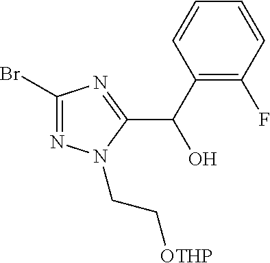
C1(Br)=NN(CC[OTHP])C(C(C2=C(F)C=CC=C2)O)=N1
